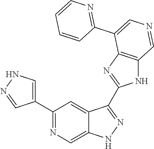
C1(C2=CNN=C2)=NC=C2C(=C1)C(C1=NC3=C(N1)C=NC=C3C1=NC=CC=C1)=NN2
